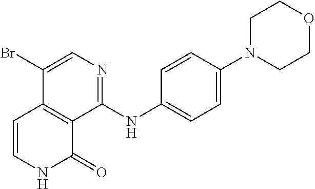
C1=C(Br)C2=C(C(NC3=CC=C(N4CCOCC4)C=C3)=N1)C(=O)NC=C2
